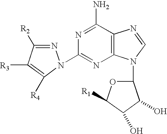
N1=C([R2])C([R3])=C([R4])N1C1=NC2=C(C(N)=N1)N=CN2C1OC([R1])C(O)C1O
